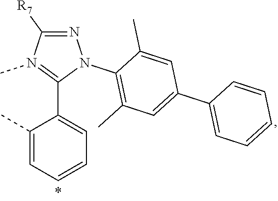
N1=C([R7])N(C)=C(C2=CC=CC=C2C)N1C1=C(C)C=C(C2=CC=CC=C2)C=C1C
